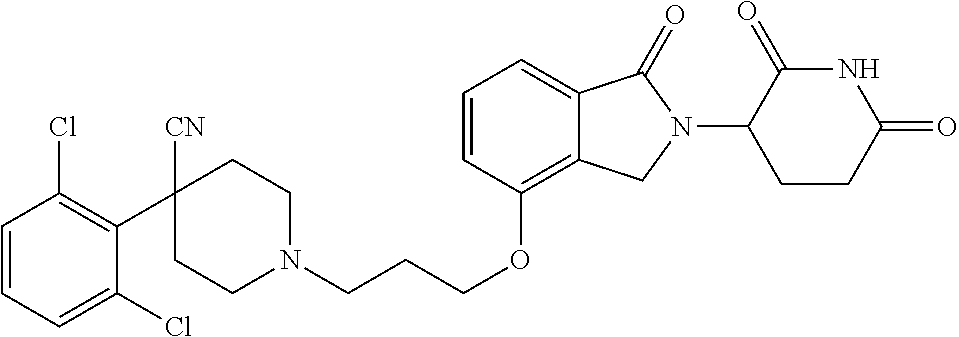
C1CN(CCCOC2=C3C(=CC=C2)C(=O)N(C2C(=O)NC(=O)CC2)C3)CCC1([CN])C1=C(Cl)C=CC=C1Cl
